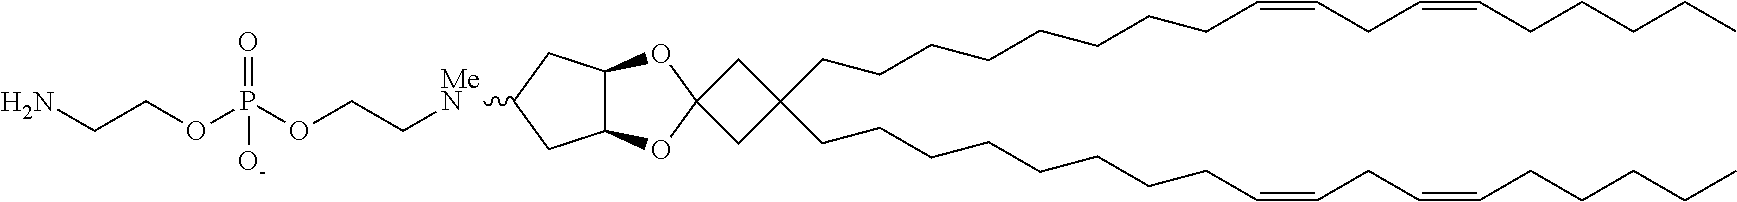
C(CCCCCCCC=CCC=CCCCCC)C1(CCCCCCCCC=CCC=CCCCCC)CC2(C1)OC1C(O2)CC([MeN]CCOP(OCCN)(=O)[O-])C1
